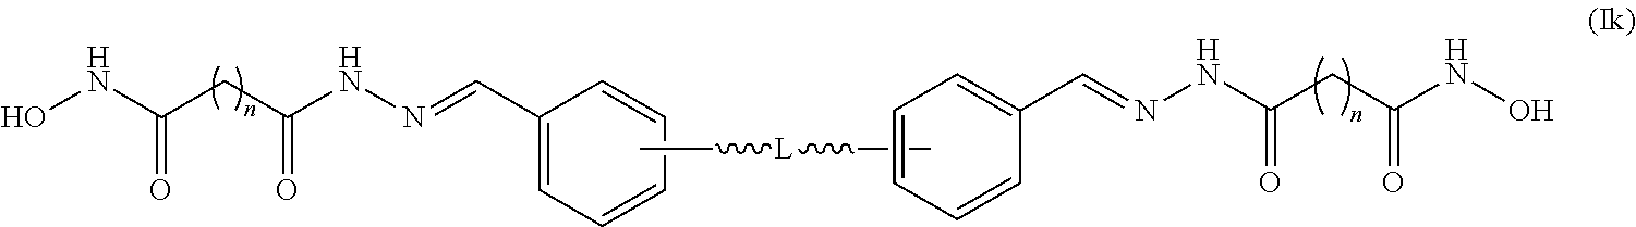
C1(C=NNC(CC(NO)=O)=O)=CC=CC=C1.C(CC(=O)NO)(=O)NN=CC1=CC=CC=C1.C(C)[L]CC
